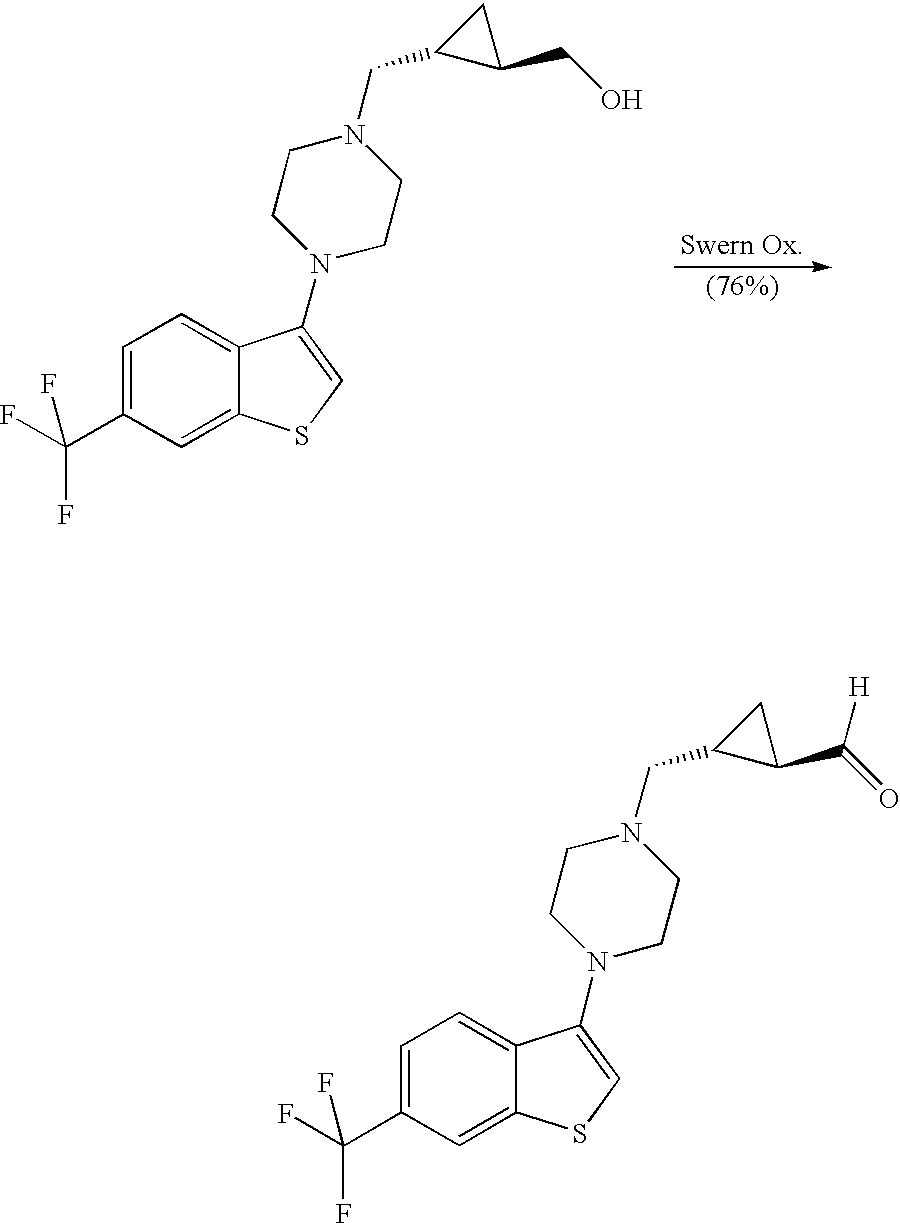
C1=C(C(F)(F)F)C=C2C(=C1)C(N1CCN(CC3C(C(=O)[H])C3)CC1)=CS2.C1=C(C(F)(F)F)C=C2C(=C1)C(N1CCN(CC3C(CO)C3)CC1)=CS2
